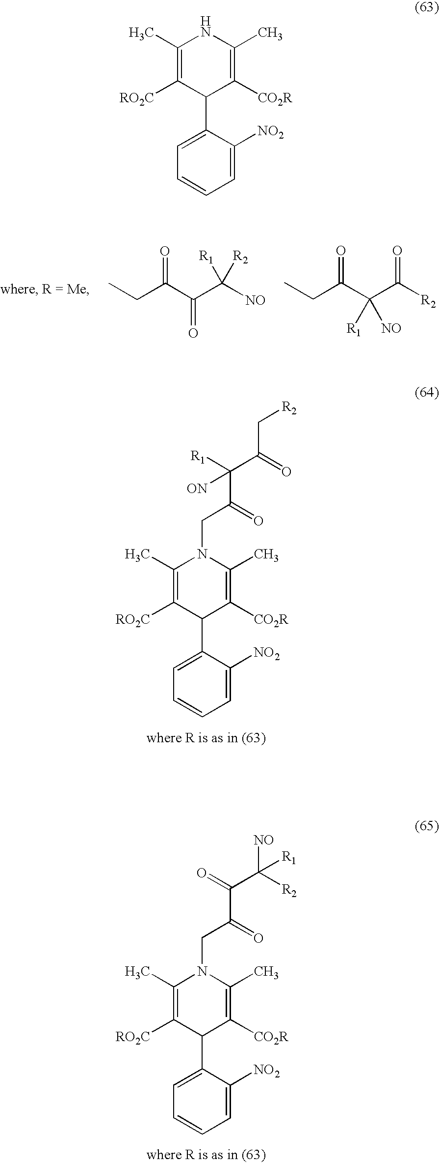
CCC(C(C([NO])([R1])[R2])=O)=O.CCC(C(C([R2])=O)([R1])[NO])=O.C1(C)=C([RO2C])C(C2=CC=CC=C2[NO2])C([CO2R])=C(C)N1CC(C(C(C[R2])=O)([R1])[ON])=O.C1(C)=C([RO2C])C(C2=CC=CC=C2[NO2])C([CO2R])=C(C)N1CC(C(C([NO])([R2])[R1])=O)=O.C1(C)=C([RO2C])C(C2=CC=CC=C2[NO2])C([CO2R])=C(C)N1
